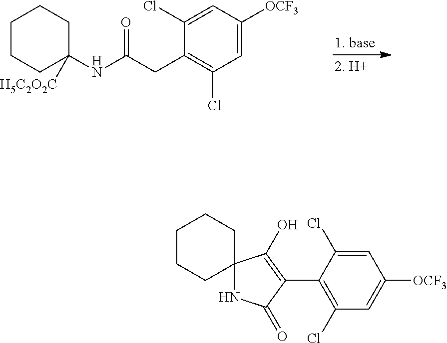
C1CCC(NC(CC2=C(Cl)C=C([OCF3])C=C2Cl)=O)([H5C2O2C])CC1.C1CCC2(CC1)NC(=O)C(C1=C(Cl)C=C([OCF3])C=C1Cl)=C2O
